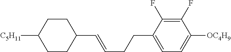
C1CC([C5H11])CCC1C=CCCC1=CC=C([OC4H9])C(F)=C1F
